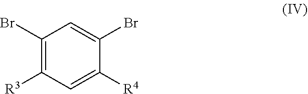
C1(Br)=C([R3])C=C([R4])C(Br)=C1
